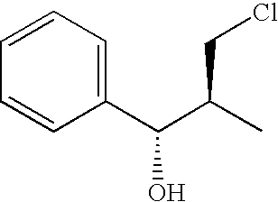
C1=CC(C(C(C)CCl)O)=CC=C1
